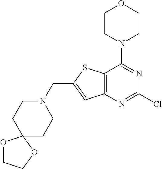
N1=C(N2CCOCC2)C2=C(N=C1Cl)C=C(CN1CCC3(CC1)OCCO3)S2
